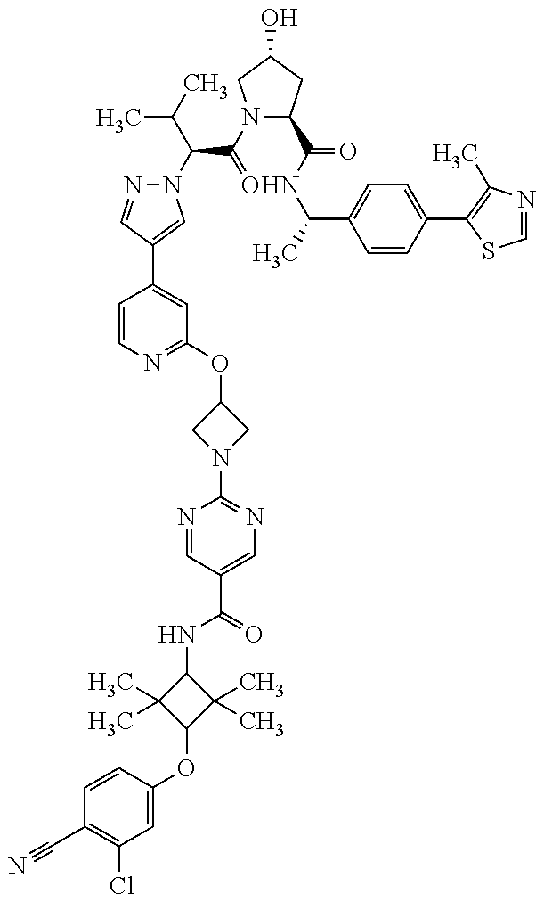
C1=CC(OC2C(C)(C)C(NC(C3=CN=C(N4CC(OC5=NC=CC(C6=CN(C(C(=O)N7C(C(=O)NC(C8=CC=C(C9=C(C)N=CS9)C=C8)C)CC(O)C7)C(C)C)N=C6)=C5)C4)N=C3)=O)C2(C)C)=CC(Cl)=C1C#N
